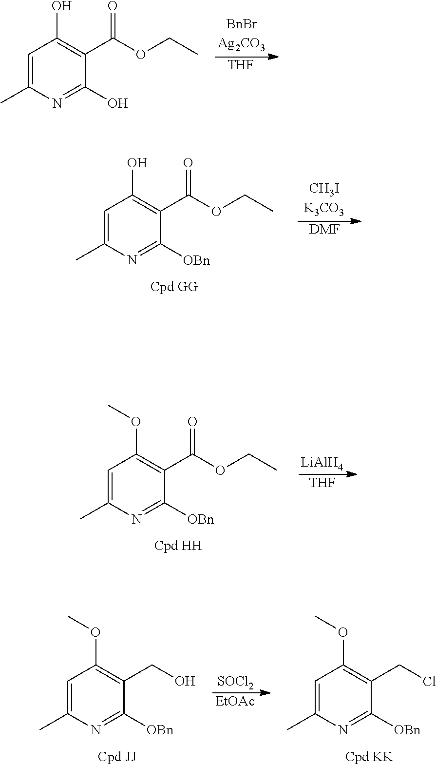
[THF].C1=C(C)N=C(O)C(C(OCC)=O)=C1O.[DMF].C1=C(C)N=C([OBn])C(C(OCC)=O)=C1O.C1=C(C)N=C([OBn])C(CO)=C1OC.[EtOAc].[SOCl2].C1=C(C)N=C([OBn])C(CCl)=C1OC.C1=C(C)N=C([OBn])C(C(OCC)=O)=C1OC.[THF].[LiAlH4]
